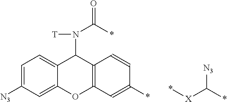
[N3]C(*)[X]*.C1=C([N3])C=C2C(=C1)C(N(C(=O)*)[T])C1=C(O2)C=C(*)C=C1
